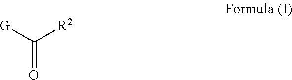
C(=O)([G])[R2]
